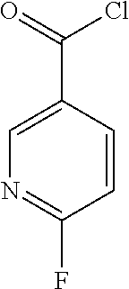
C1=C(C(Cl)=O)C=CC(F)=N1
